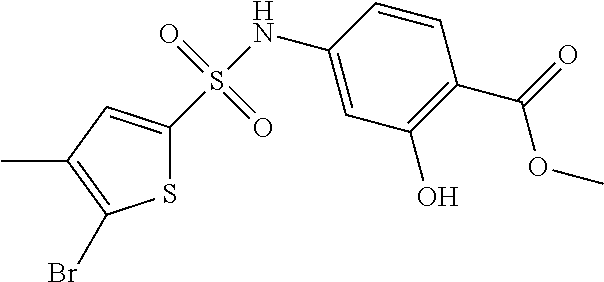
C1(NS(=O)(=O)C2=CC(C)=C(Br)S2)=CC(O)=C(C(OC)=O)C=C1
